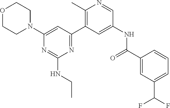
O1CCN(C2=CC(C3=C(C)N=CC(NC(C4=CC(C(F)F)=CC=C4)=O)=C3)=NC(NCC)=N2)CC1
